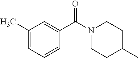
C1(C)=CC=CC(C(N2CCC(C)CC2)=O)=C1
